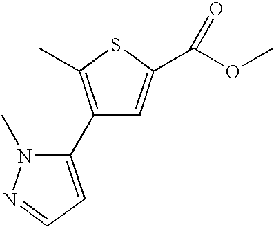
C1(C2=CC=NN2C)=C(C)SC(C(OC)=O)=C1
